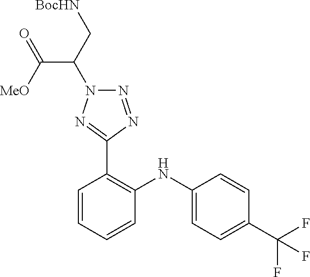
C1=CC(C(F)(F)F)=CC=C1NC1=C(C2=NN(C(C[NHBoc])C([OMe])=O)N=N2)C=CC=C1
